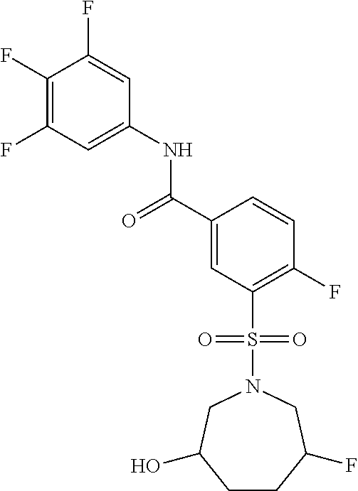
C1(F)=C(F)C=C(NC(=O)C2=CC(S(N3CC(O)CCC(F)C3)(=O)=O)=C(F)C=C2)C=C1F
